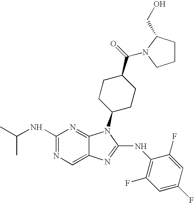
N1=C(NC(C)C)N=C2C(=C1)N=C(NC1=C(F)C=C(F)C=C1F)N2C1CCC(C(=O)N2C(CO)CCC2)CC1
